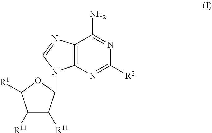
C12=C(N=C([R2])N=C1N)N(C1C([R11])C([R11])C([R1])O1)C=N2
